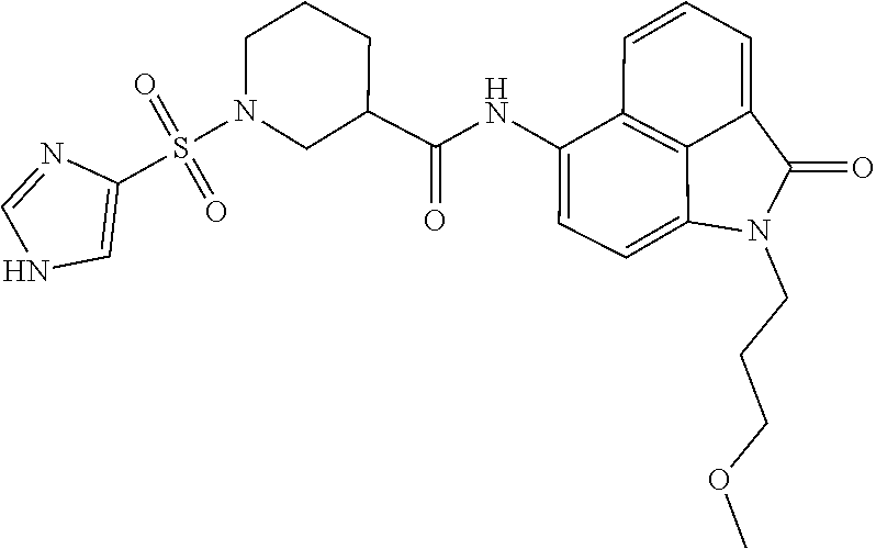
C1(C(NC2=CC=C3C4=C2C=CC=C4C(=O)N3CCCOC)=O)CN(S(=O)(=O)C2=CNC=N2)CCC1
